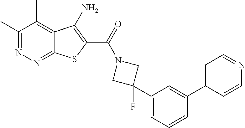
C1(C)=NN=C2C(=C1C)C(N)=C(C(=O)N1CC(C3=CC=CC(C4=CC=NC=C4)=C3)(F)C1)S2
